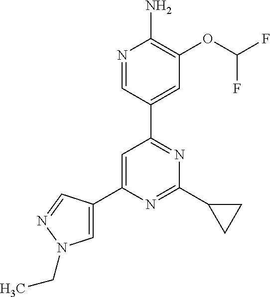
N1=CC(C2=NC(C3CC3)=NC(C3=CN(CC)N=C3)=C2)=CC(OC(F)F)=C1N
